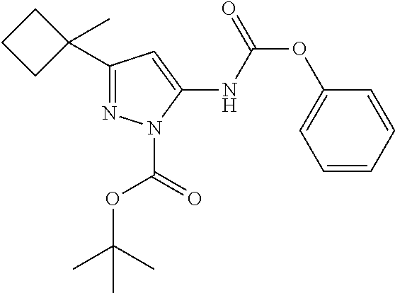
C1=CC=CC(OC(=O)NC2=CC(C3(C)CCC3)=NN2C(=O)OC(C)(C)C)=C1
